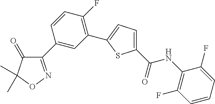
C1(C2=CC(C3=CC=C(C(=O)NC4=C(F)C=CC=C4F)S3)=C(F)C=C2)=NOC(C)(C)C1=O
